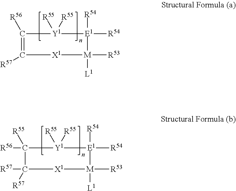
C1([R55])([R56])[Y1]([R55])([R55])[E1]([R54])([R54])[M]([R53])([L1])[X1]C1([R57])[R57].C1([R56])=C([R57])[X1][M]([R53])([L1])[E1]([R54])([R54])[Y1]1([R55])[R55]
